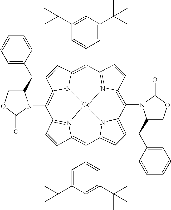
C1=CC2=C(C3=CC(C(C)(C)C)=CC(C(C)(C)C)=C3)C3=CC=C4N3[Co]35N2=C1C(N1C(CC2=CC=CC=C2)COC1=O)=C1C=CC(=C(C2=CC(C(C)(C)C)=CC(C(C)(C)C)=C2)C2=N3C(=C4N3C(CC4=CC=CC=C4)COC3=O)C=C2)N15
